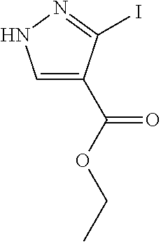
C1=C(C(OCC)=O)C(I)=NN1
